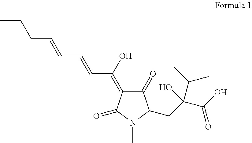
CCCC=CC=CC(=C1C(=O)C(CC(C(C)C)(C(=O)O)O)N(C)C1=O)O
